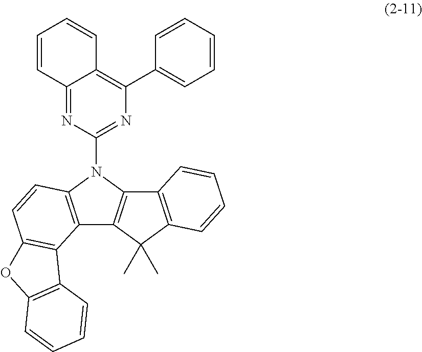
C12=NC(N3C4=C(C5=C3C3=C(C5(C)C)C=CC=C3)C3=C(C=C4)OC4=C3C=CC=C4)=NC(C3=CC=CC=C3)=C1C=CC=C2
